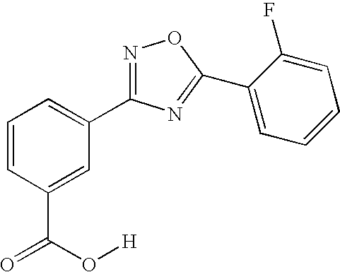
C1=CC(C(=O)O[H])=CC(C2=NOC(C3=CC=CC=C3F)=N2)=C1
